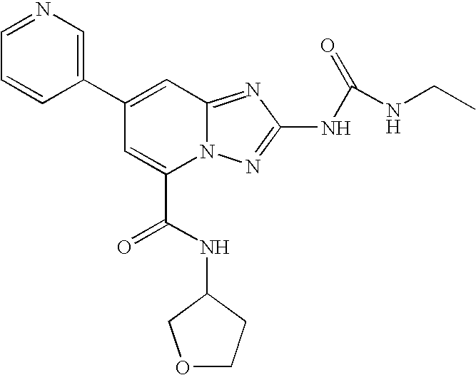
C1(C2=CC3=NC(NC(=O)NCC)=NN3C(C(NC3COCC3)=O)=C2)=CN=CC=C1
